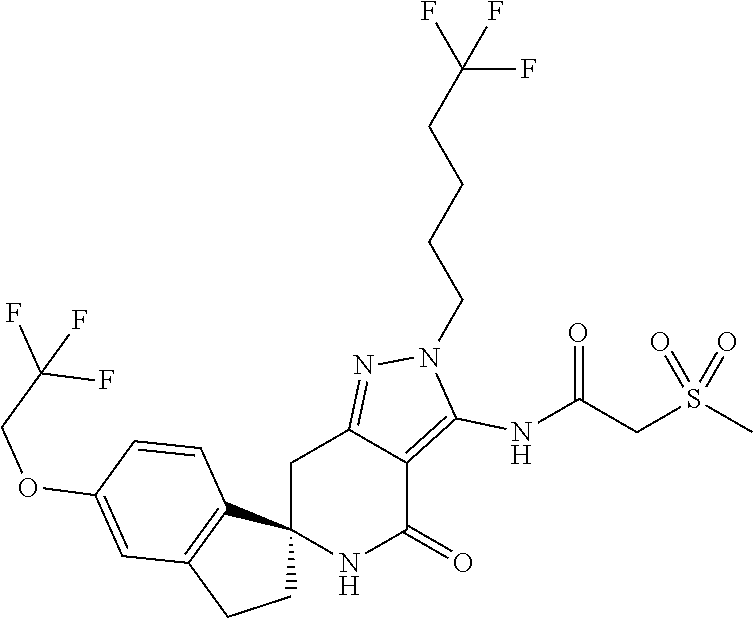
C12(NC(=O)C3=C(NC(CS(C)(=O)=O)=O)N(CCCCC(F)(F)F)N=C3C1)CCC1=C2C=CC(OCC(F)(F)F)=C1
